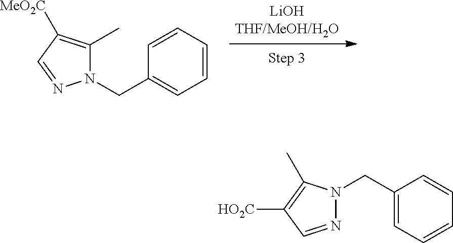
N1(CC2=CC=CC=C2)C(C)=C([MeO2C])C=N1.N1(CC2=CC=CC=C2)N=CC([HO2C])=C1C
